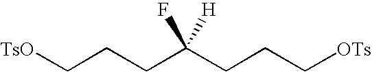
[TsO]CCCC(CCC[OTs])(F)[H]
